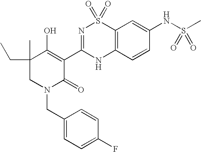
C12=C(C=CC(NS(C)(=O)=O)=C1)NC(C1=C(O)C(CC)(C)CN(CC3=CC=C(F)C=C3)C1=O)=NS2(=O)=O
